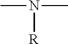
CN([R])C
